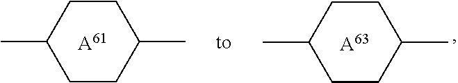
C1CC(C)CCC1C.[A63].C1CC(C)CCC1C.[A61]
